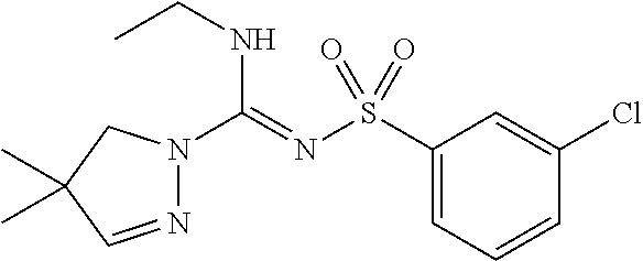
C1(S(N=C(NCC)N2N=CC(C)(C)C2)(=O)=O)=CC=CC(Cl)=C1
